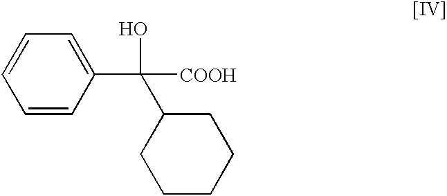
C1=CC(C([COOH])(C2CCCCC2)O)=CC=C1
